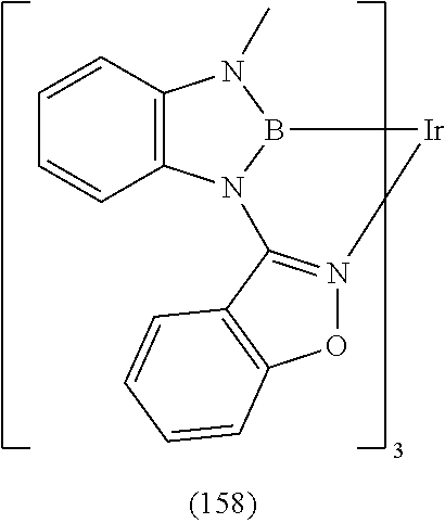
C12=C(N3B(N1C)[Ir]N1=C3C3=C(O1)C=CC=C3)C=CC=C2
